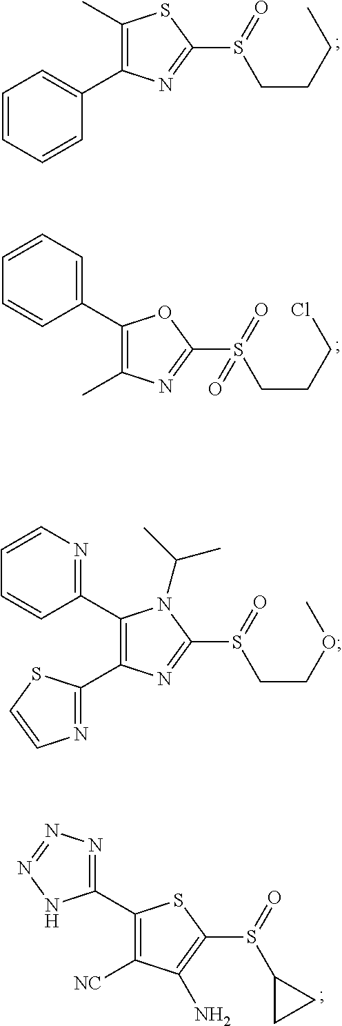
C1=CC=CC(C2=C(C)SC(S(=O)CCCC)=N2)=C1.C1=CC(C2=C(C)N=C(S(=O)(=O)CCCCl)O2)=CC=C1.C1=CC(C2=C(C3=NC=CS3)N=C(S(=O)CCOC)N2C(C)C)=NC=C1.C1(C2=NN=NN2)=C([NC])C(N)=C(S(=O)C2CC2)S1
